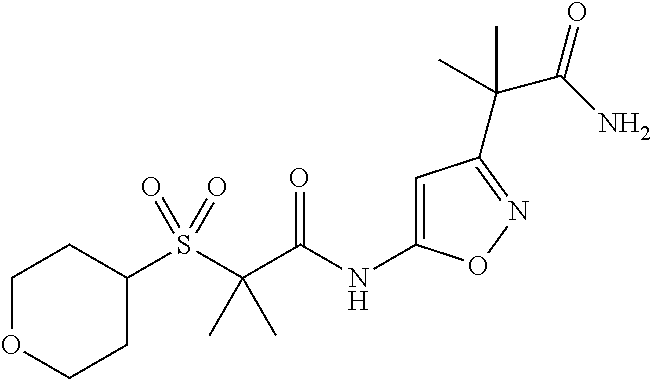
C1=C(NC(C(S(C2CCOCC2)(=O)=O)(C)C)=O)ON=C1C(C(N)=O)(C)C
